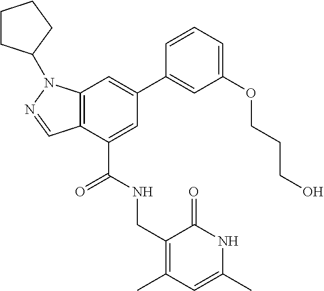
C12=C(C(C(NCC3=C(C)C=C(C)NC3=O)=O)=CC(C3=CC(OCCCO)=CC=C3)=C1)C=NN2C1CCCC1
